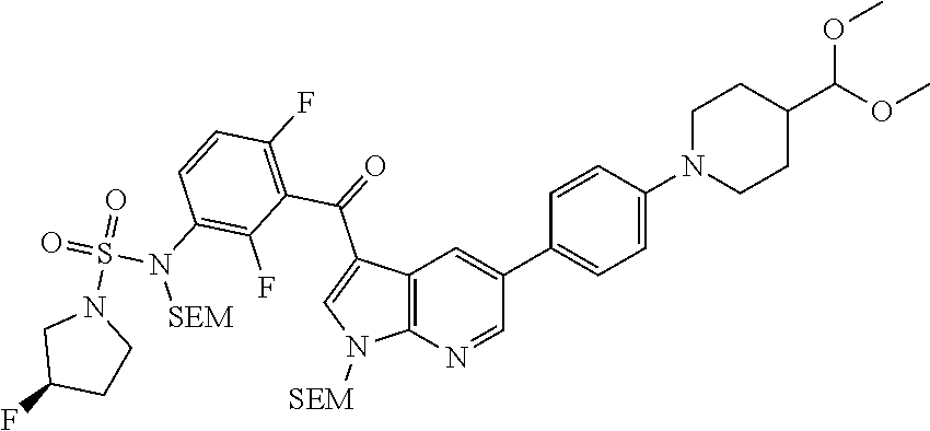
C12=C(N=CC(C3=CC=C(N4CCC(C(OC)OC)CC4)C=C3)=C1)N([SEM])C=C2C(=O)C1=C(F)C=CC(N([SEM])S(=O)(=O)N2CC(F)CC2)=C1F
